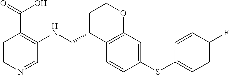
C1=CC(SC2=CC=C(F)C=C2)=CC2=C1C(CNC1=C(C(O)=O)C=CN=C1)CCO2
